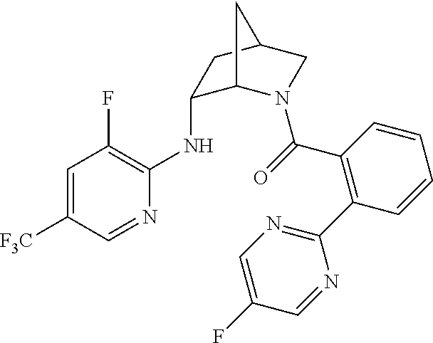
C1(NC2=C(F)C=C([F3C])C=N2)C2N(C(=O)C3=C(C4=NC=C(F)C=N4)C=CC=C3)CC(C1)C2
